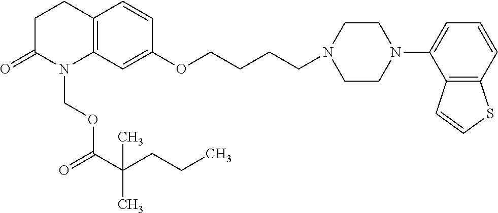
C12=C(C=C(OCCCCN3CCN(C4=CC=CC5=C4C=CS5)CC3)C=C1)N(COC(C(CCC)(C)C)=O)C(=O)CC2
